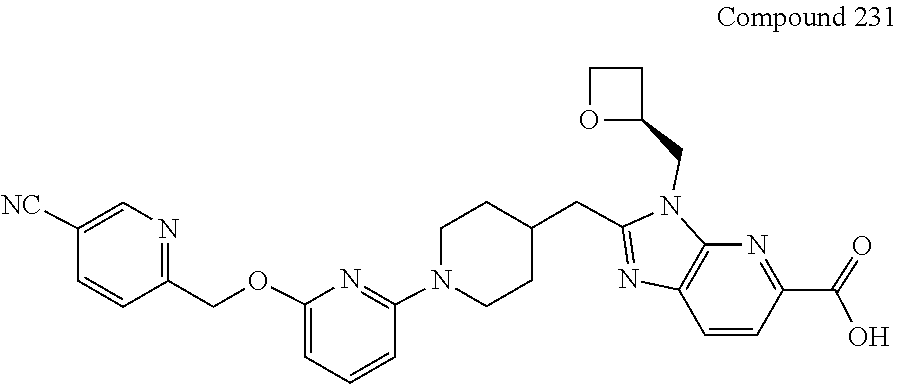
C12=C(N(CC3OCC3)C(CC3CCN(C4=NC(OCC5=NC=C([NC])C=C5)=CC=C4)CC3)=N1)N=C(C(=O)O)C=C2
